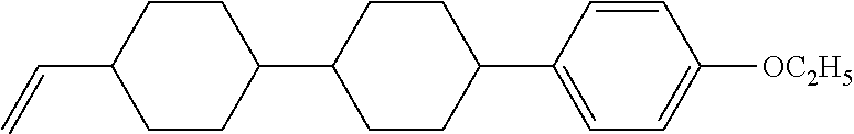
C1CC(C2CCC(C3=CC=C([OC2H5])C=C3)CC2)CCC1C=C
